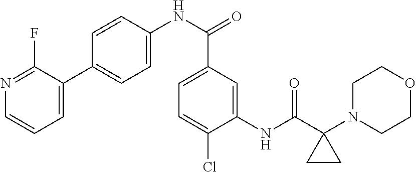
C1(NC(C2(N3CCOCC3)CC2)=O)=CC(C(NC2=CC=C(C3=CC=CN=C3F)C=C2)=O)=CC=C1Cl
